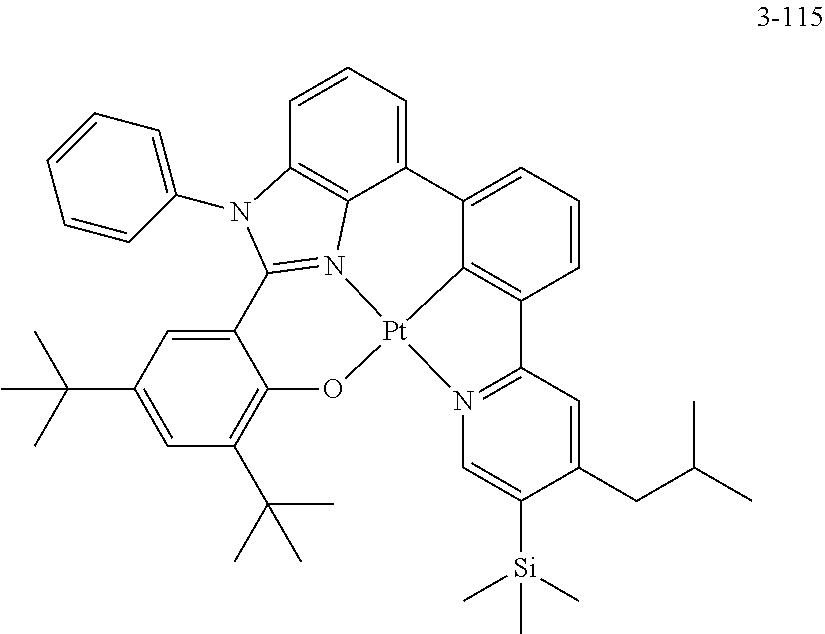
C1=C(C(C)(C)C)C=C2C(=C1C(C)(C)C)O[Pt]13C4=C(C=CC=C4C4=CC=CC5=C4N1=C2N5C1=CC=CC=C1)C1=N3C=C([Si](C)(C)C)C(CC(C)C)=C1
